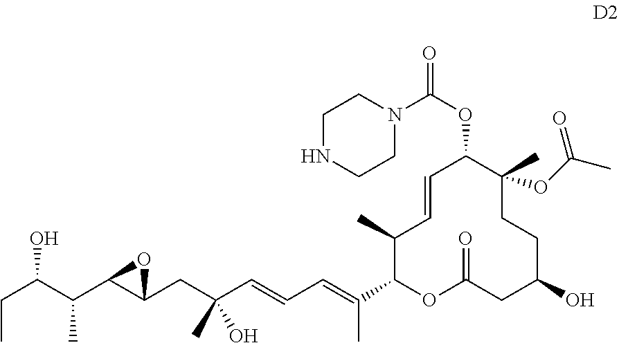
C1(C)C(C(=CC=CC(CC2C(C(C(CC)O)C)O2)(C)O)C)OC(=O)CC(O)CCC(C)(OC(C)=O)C(OC(=O)N2CCNCC2)C=C1
